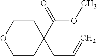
C1COCCC1(CC=C)C(OC)=O
